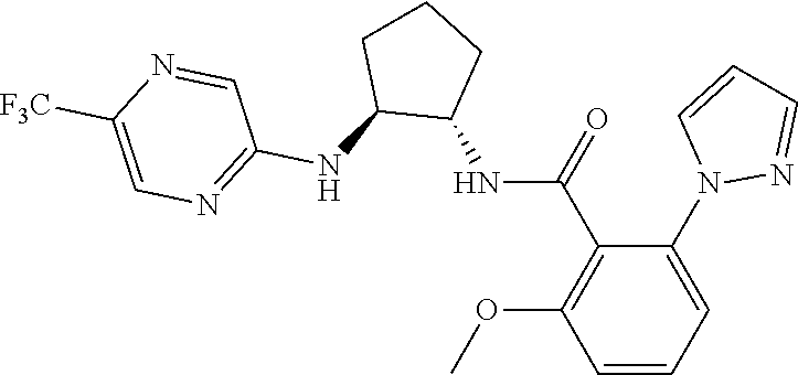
C1(N2N=CC=C2)=CC=CC(OC)=C1C(=O)NC1CCCC1NC1=NC=C([F3C])N=C1
